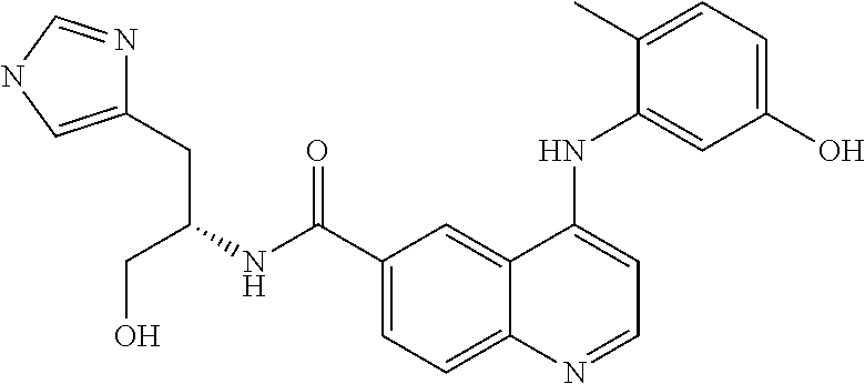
N(C(C1=CC=C2C(=C1)C(NC1=CC(O)=CC=C1C)=CC=N2)=O)C(CO)CC1=CNC=N1
